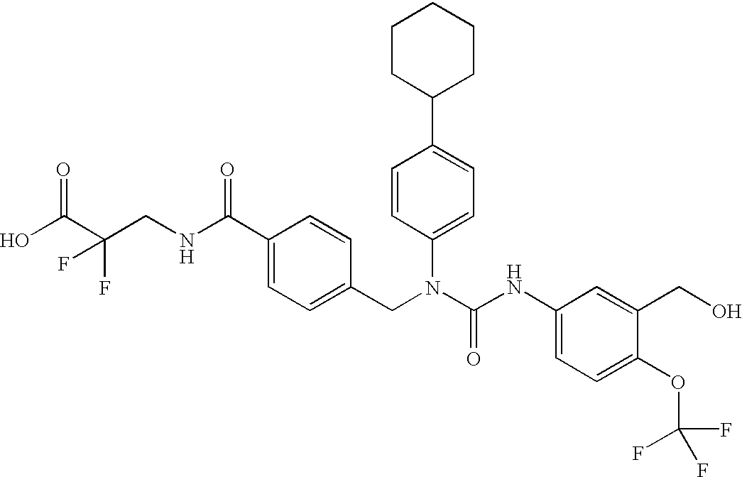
OC(C(CNC(C1=CC=C(CN(C(NC2=CC=C(OC(F)(F)F)C(CO)=C2)=O)C2=CC=C(C3CCCCC3)C=C2)C=C1)=O)(F)F)=O
